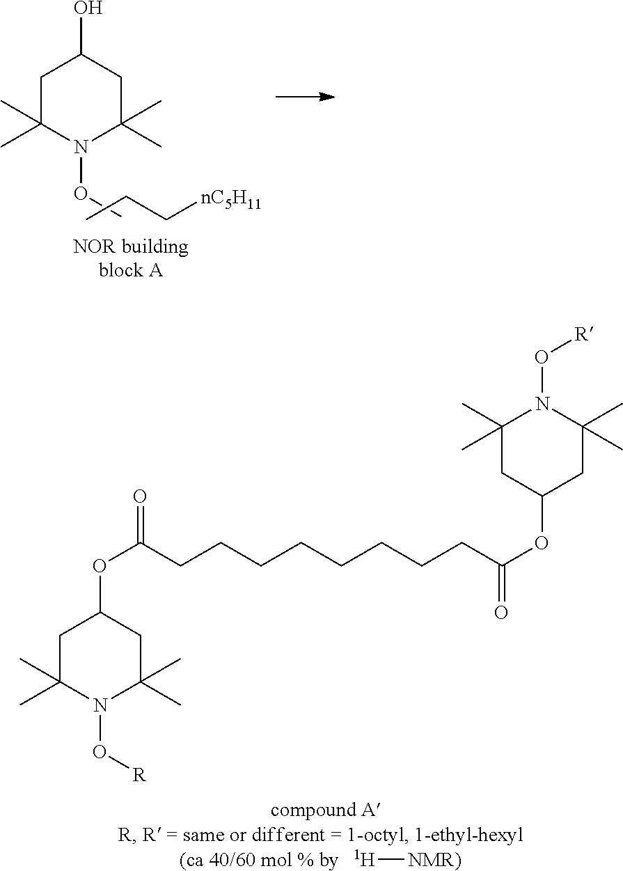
C1C(C)(C)N(OC)C(C)(C)CC1O.C(C[nC5H11])C.C1C(C)(C)N(O[R])C(C)(C)CC1OC(=O)CCCCCCCCC(=O)OC1CC(C)(C)N(O[R])C(C)(C)C1.[H][NMR)]
